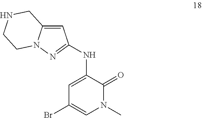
N(C1=CC(Br)=CN(C)C1=O)C1=NN2C(=C1)CNCC2
